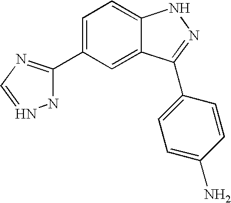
C1=C(C2=NC=NN2)C=C2C(=C1)NN=C2C1=CC=C(N)C=C1
